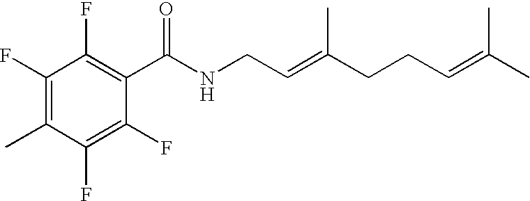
C1(F)=C(F)C(C)=C(F)C(F)=C1C(NCC=C(CCC=C(C)C)C)=O
